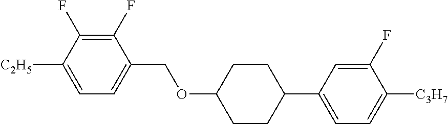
C1(F)=C(F)C([C2H5])=CC=C1COC1CCC(C2=CC=C([C3H7])C(F)=C2)CC1
